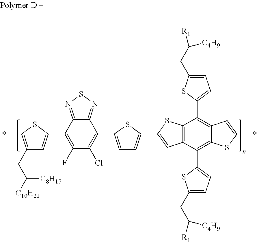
C12=C(C(C3=CC=C(CC([C4H9])[R1])S3)=C3C(=C1C1=CC=C(CC([C4H9])[R1])S1)C=C(*)S3)C=C(C1=CC=C(C3=C(Cl)C(F)=C(C4=CC(CC([C8H17])[C10H21])=C(*)S4)C4=NSN=C34)S1)S2
